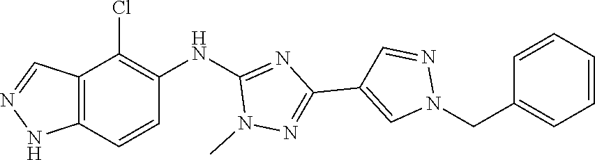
C12=C(NN=C1)C=CC(NC1=NC(C3=CN(CC4=CC=CC=C4)N=C3)=NN1C)=C2Cl
